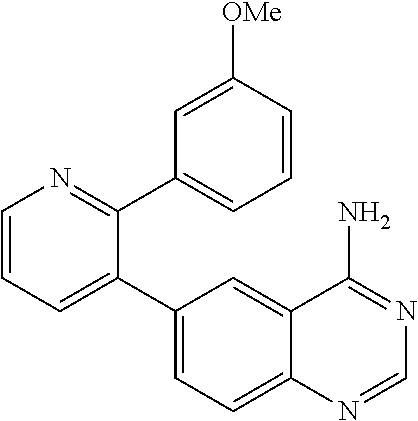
C1=CC=C(C2=CC=C3C(=C2)C(N)=NC=N3)C(C2=CC=CC([OMe])=C2)=N1
